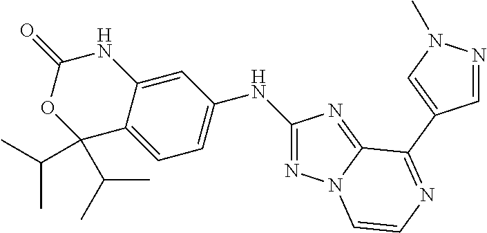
C1(C(C)C)(C(C)C)C2=CC=C(NC3=NN4C(=N3)C(C3=CN(C)N=C3)=NC=C4)C=C2NC(=O)O1
